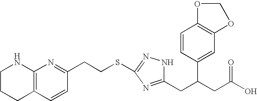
C1(CC(CC(O)=O)C2=CC3=C(C=C2)OCO3)=NC(SCCC2=NC3=C(C=C2)CCCN3)=NN1
